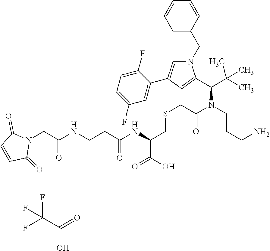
C1=C(CN2C=C(C3=CC(F)=CC=C3F)C=C2C(C(C)(C)C)N(CCCN)C(CSCC(C(O)=O)NC(CCNC(CN2C(=O)C=CC2=O)=O)=O)=O)C=CC=C1.FC(C(=O)O)(F)F
